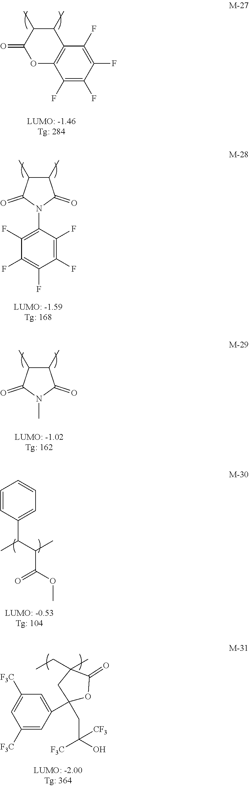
C12=C(C(F)=C(F)C(F)=C1F)OC(=O)C(C)C2C.C1(C)C(C)C(=O)N(C2=C(F)C(F)=C(F)C(F)=C2F)C1=O.C1(C)C(C)C(=O)N(C)C1=O.C1=CC(C(C(C)C(OC)=O)C)=CC=C1.C1([F3C])=CC(C2(CC([CF3])([F3C])O)OC(=O)C(CC)(C)C2)=CC([F3C])=C1
